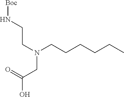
N(CCN(CC(=O)O)CCCCCC)[Boc]
